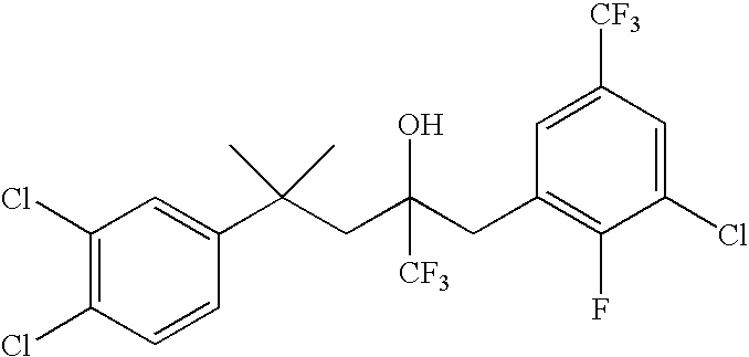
C1=CC(C(CC(CC2=C(F)C(Cl)=CC([CF3])=C2)([CF3])O)(C)C)=CC(Cl)=C1Cl
